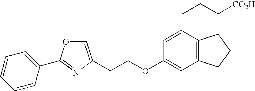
C1=C(CCOC2=CC3=C(C=C2)C(C(CC)[CO2H])CC3)N=C(C2=CC=CC=C2)O1
